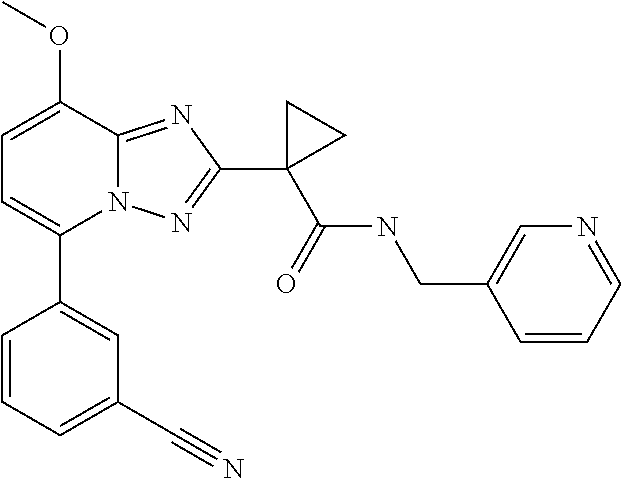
C1=C(OC)C2=NC(C3(C(=O)NCC4=CN=CC=C4)CC3)=NN2C(C2=CC(C#N)=CC=C2)=C1
